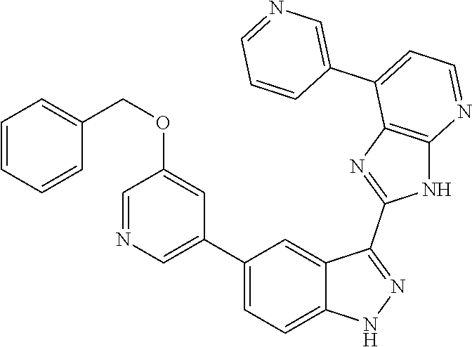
C1(C2=CC=C3C(=C2)C(C2=NC4=C(N2)N=CC=C4C2=CN=CC=C2)=NN3)=CN=CC(OCC2=CC=CC=C2)=C1
